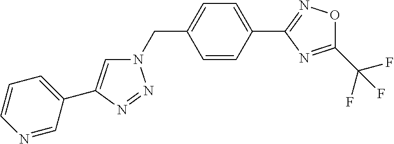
N1(CC2=CC=C(C3=NOC(C(F)(F)F)=N3)C=C2)C=C(C2=CC=CN=C2)N=N1
